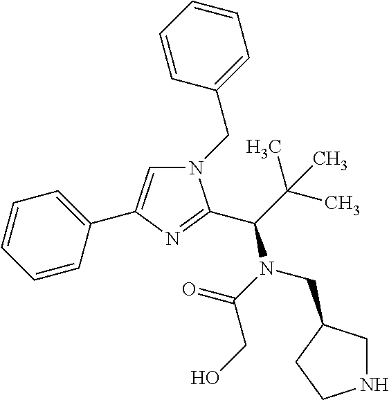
N1(CC2=CC=CC=C2)C=C(C2=CC=CC=C2)N=C1C(C(C)(C)C)N(C(=O)CO)CC1CNCC1
